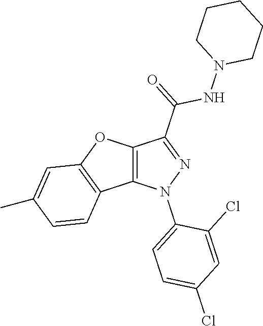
C12=C(N(C3=CC=C(Cl)C=C3Cl)N=C1C(=O)NN1CCCCC1)C1=C(O2)C=C(C)C=C1
